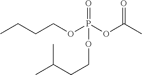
CCCCOP(OC(C)=O)(=O)OCCC(C)C
